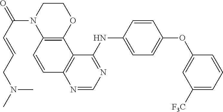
N(C)(C)CC=CC(N1C2=C(OCC1)C1=C(N=CN=C1NC1=CC=C(OC3=CC([F3C])=CC=C3)C=C1)C=C2)=O
